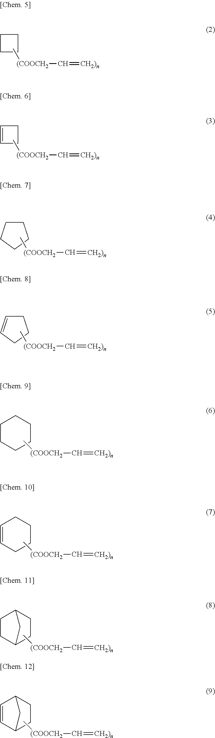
C1CCC1.[(COOCH2](C=[CH2)n])C.C1=CCC1.[(COOCH2](C=[CH2)n])C.[(COOCH2](C=[CH2)n])C.C1CCCC1.[(COOCH2](C=[CH2)n])C.C1C=CCC1.[(COOCH2](C=[CH2)n])C.C1CCCCC1.[(COOCH2](C=[CH2)n])C.C1=CCCCC1.[(COOCH2](C=[CH2)n])C.C1CC2CCC1C2.[(COOCH2](C=[CH2)n])C.C1=CC2CCC1C2
